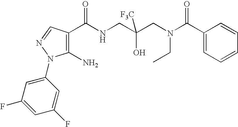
C1(C(NCC(CN(C(C2=CC=CC=C2)=O)CC)(O)[F3C])=O)=C(N)N(C2=CC(F)=CC(F)=C2)N=C1
